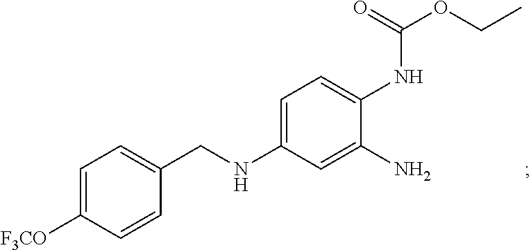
C1=C([F3CO])C=CC(CNC2=CC=C(NC(OCC)=O)C(N)=C2)=C1
